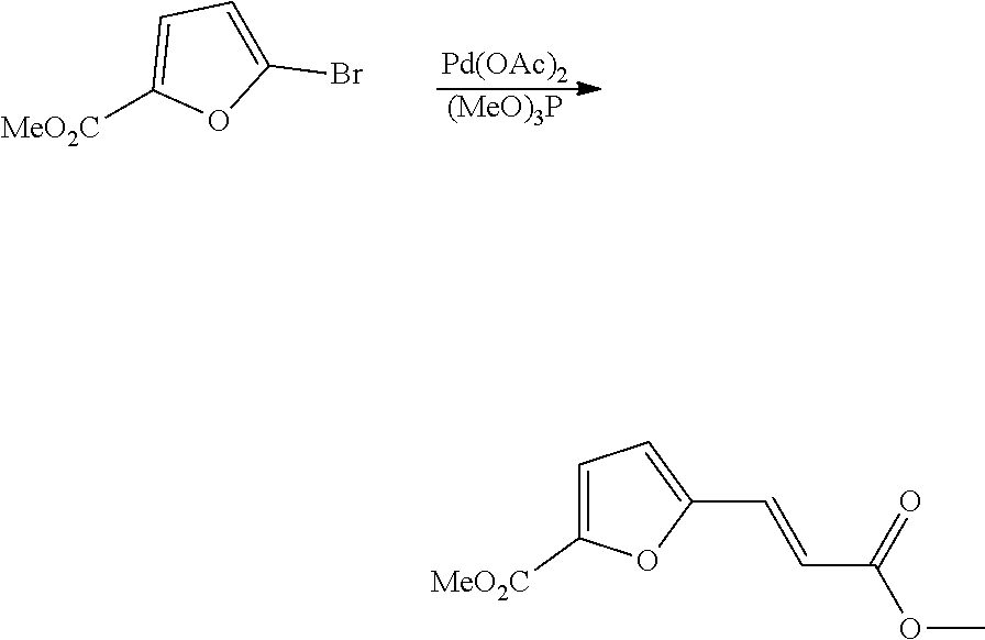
[MeO2C]C1=CC=C(Br)O1.[Pd(OAc)2].[(MeO)3P].C1=C([MeO2C])OC(C=CC(=O)OC)=C1
